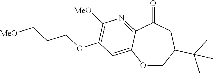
O1CC(C(C)(C)C)CC(=O)C2=NC([MeO])=C(OCCC[MeO])C=C12
